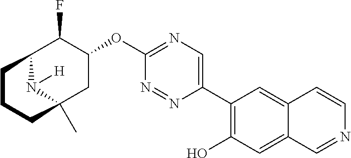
C12C(F)C(OC3=NC=C(C4=C(O)C=C5C(=C4)C=CN=C5)N=N3)CC(C)(N1[H])CCC2
